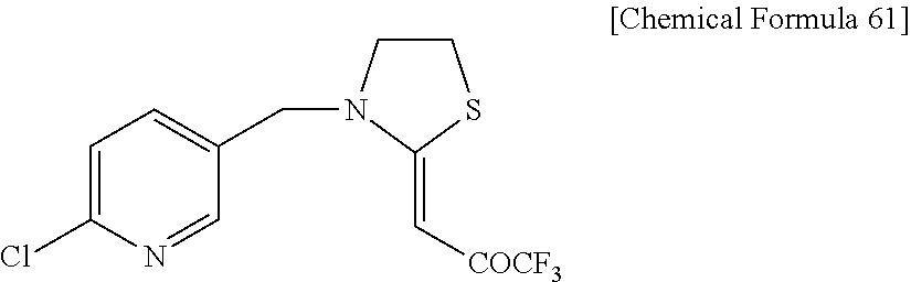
C1=C(Cl)N=CC(CN2CCSC2=C[COCF3])=C1
